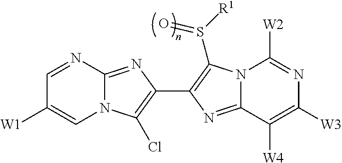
N12C(=NC(C3=C(S([R1])=O)N4C(=N3)C([W4])=C([W3])N=C4[W2])=C1Cl)N=CC([W1])=C2
